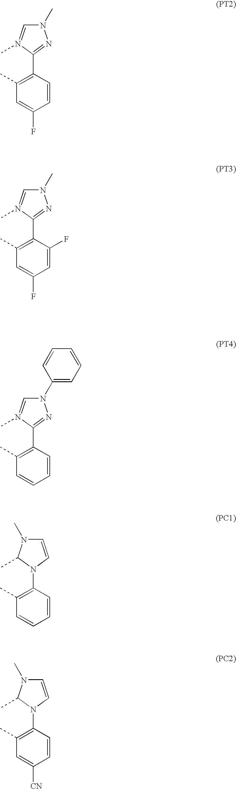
N1(C)C=N(C)C(C2=C(C)C=C(F)C=C2)=N1.N1(C)C=N(C)C(C2=C(C)C=C(F)C=C2F)=N1.N1(C2=CC=CC=C2)C=N(C)C(C2=C(C)C=CC=C2)=N1.C1=CN(C2=C(C)C=CC=C2)C(C)N1C.C1=CN(C2=C(C)C=C([CN])C=C2)C(C)N1C
